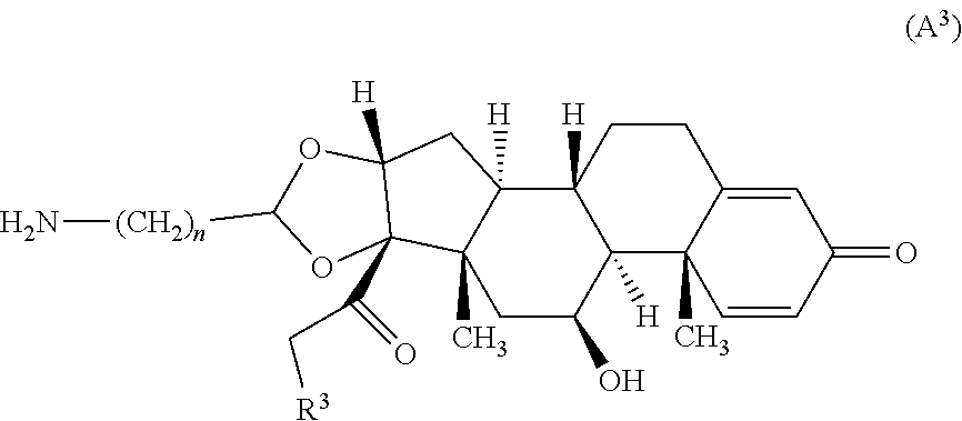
C12([H])C3([H])C(C)(CC(O)C1([H])C1(C)C(=CC(=O)C=C1)CC2)C1(C(C[R3])=O)C([H])(C3)OC([(CH2)n]N)O1
